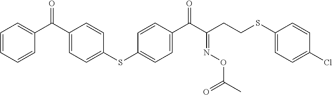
C1=CC=CC(C(C2=CC=C(SC3=CC=C(C(C(CCSC4=CC=C(Cl)C=C4)=NOC(C)=O)=O)C=C3)C=C2)=O)=C1
